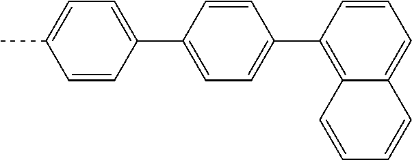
C1=CC(C2=CC=C(C3=C4C(=CC=C3)C=CC=C4)C=C2)=CC=C1C
